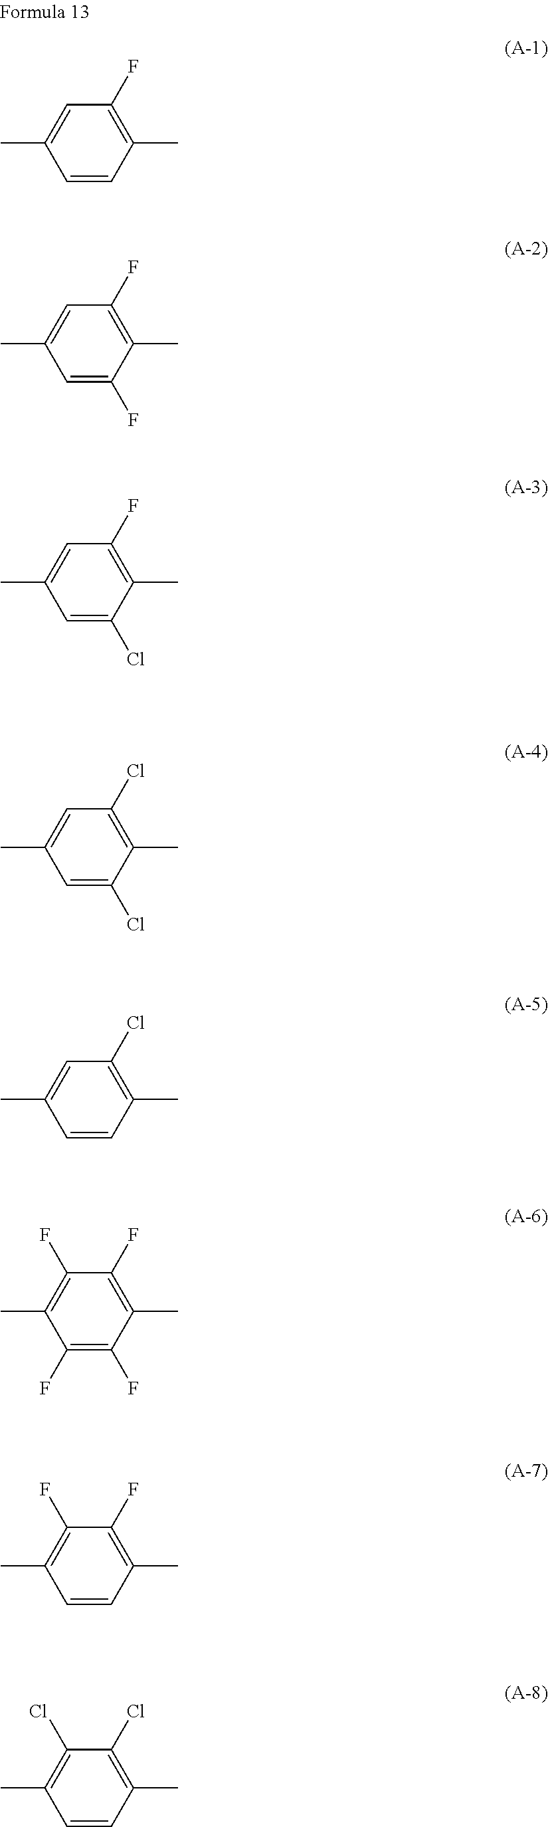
C1(C)=C(F)C=C(C)C=C1.C1(C)=C(F)C=C(C)C=C1F.C1(C)=C(F)C=C(C)C=C1Cl.C1(C)=C(Cl)C=C(C)C=C1Cl.C1(C)=C(Cl)C=C(C)C=C1.C1(C)=C(F)C(F)=C(C)C(F)=C1F.C1(C)=C(F)C(F)=C(C)C=C1.C1(C)=C(Cl)C(Cl)=C(C)C=C1
